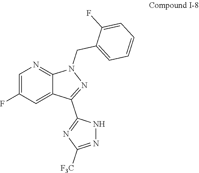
C1=CC=C(CN2C3=NC=C(F)C=C3C(C3=NC([F3C])=NN3)=N2)C(F)=C1
